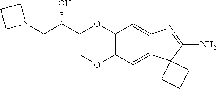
C1(OC)=C(OCC(CN2CCC2)O)C=C2C(=C1)C1(C(N)=N2)CCC1
